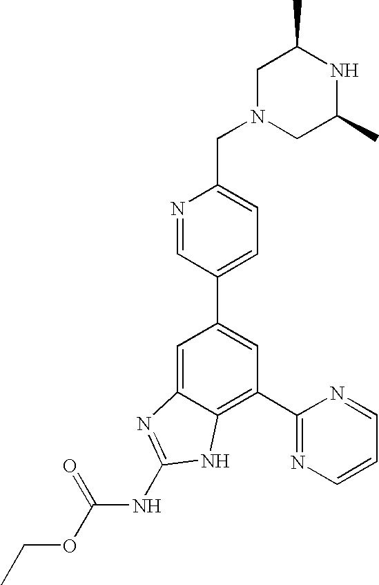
N1=CC(C2=CC(C3=NC=CC=N3)=C3C(=C2)N=C(NC(OCC)=O)N3)=CC=C1CN1CC(C)NC(C)C1
